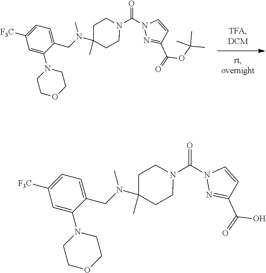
C(C1=CC=C([F3C])C=C1N1CCOCC1)N(C)C1(C)CCN(C(N2N=C(C(=O)OC(C)(C)C)C=C2)=O)CC1.C(C1=CC=C([F3C])C=C1N1CCOCC1)N(C)C1(C)CCN(C(N2N=C(C(=O)O)C=C2)=O)CC1
